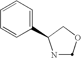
N1COCC1C1=CC=CC=C1
